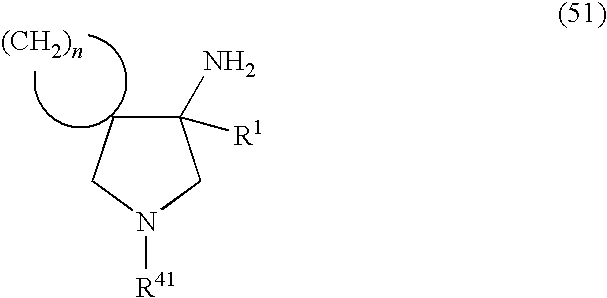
C1(N)([R1])CCN([R41])C1
